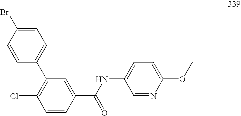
C1=C(Br)C=CC(C2=C(Cl)C=CC(C(NC3=CC=C(OC)N=C3)=O)=C2)=C1
